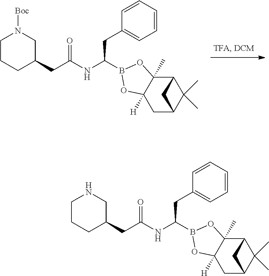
C1(CC(=O)NC(CC2=CC=CC=C2)B2OC3([H])C(C)(O2)C2C(C)(C)C(C3)C2)CN([Boc])CCC1.C1(CC(=O)NC(CC2=CC=CC=C2)B2OC3([H])C(C)(O2)C2C(C)(C)C(C3)C2)CNCCC1
